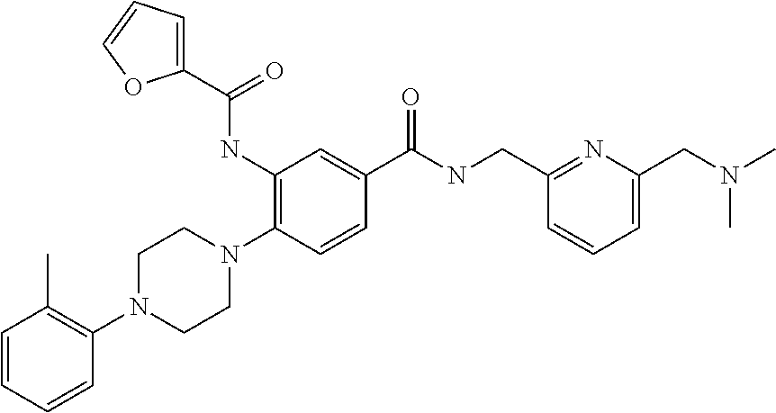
C1(NC(C2=CC=CO2)=O)=C(N2CCN(C3=C(C)C=CC=C3)CC2)C=CC(C(NCC2=NC(CN(C)C)=CC=C2)=O)=C1
